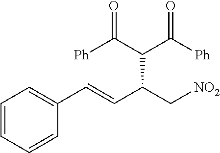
C(C(C[NO2])C(C(=O)[Ph])C(=O)[Ph])=CC1=CC=CC=C1
